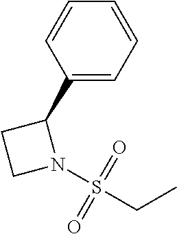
C1(C2CCN2S(CC)(=O)=O)=CC=CC=C1
